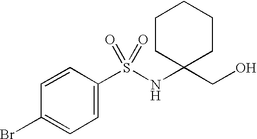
C1=C(S(NC2(CO)CCCCC2)(=O)=O)C=CC(Br)=C1
